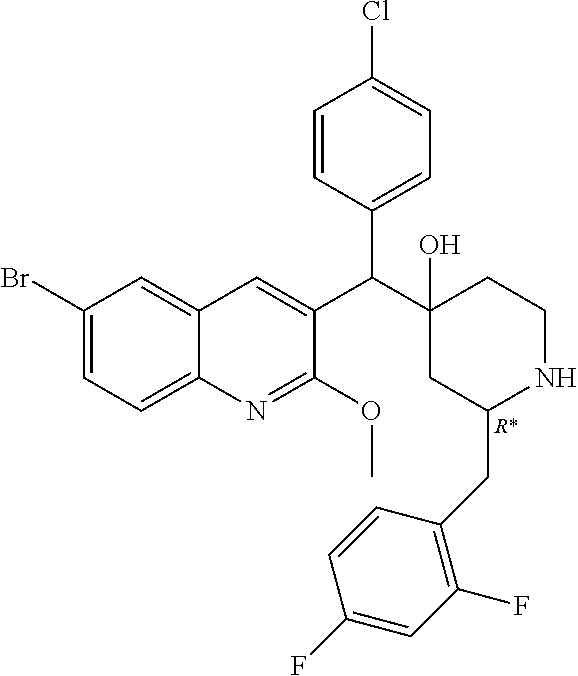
C1(Br)=CC=C2C(=C1)C=C(C(C1(O)CC(CC3=C(F)C=C(F)C=C3)NCC1)C1=CC=C(Cl)C=C1)C(OC)=N2.[R*]
